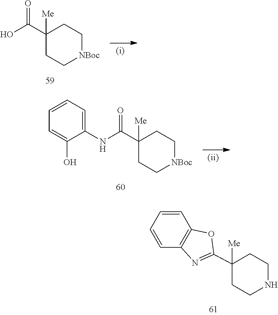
C1(C(O)=O)([Me])CC[NBoc]CC1.C1=C(O)C(NC(C2([Me])CC[NBoc]CC2)=O)=CC=C1.C1(C2=NC3=C(O2)C=CC=C3)([Me])CCNCC1
